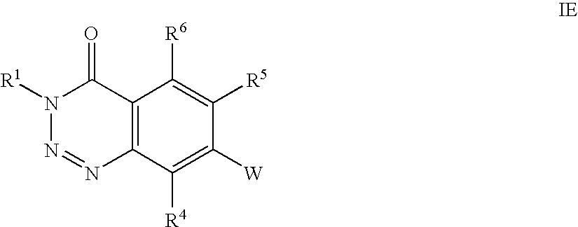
N1([R1])N=NC2=C(C1=O)C([R6])=C([R5])C([W])=C2[R4]
